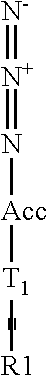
[N-]=[N+]=N[Acc][T1][R1]
